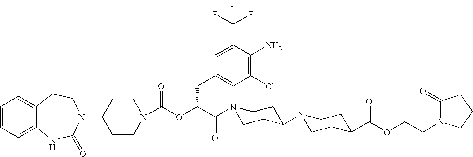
C1(N2C(=O)NC3=CC=CC=C3CC2)CCN(C(OC(C(N2CCC(N3CCC(C(OCCN4C(=O)CCC4)=O)CC3)CC2)=O)CC2=CC(Cl)=C(N)C(C(F)(F)F)=C2)=O)CC1
